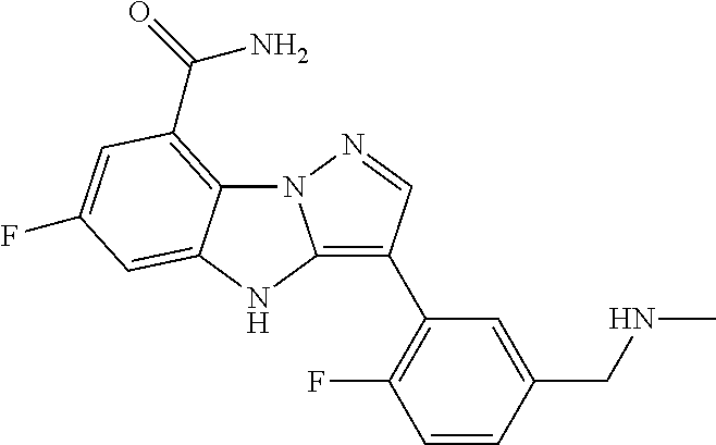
N12C3=C(C(=O)N)C=C(F)C=C3NC1=C(C1=C(F)C=CC(CNC)=C1)C=N2
